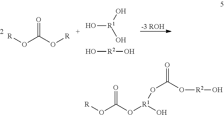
[-3 ROH].[R]OC(O[R])=O.[R2](O)O.[R1](O)(O)O.[R]OC(O[R1](O)OC(=O)O[R2]O)=O
